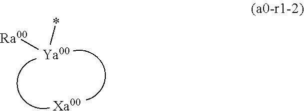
[Ra00][Ya00]*.[Xa00]
